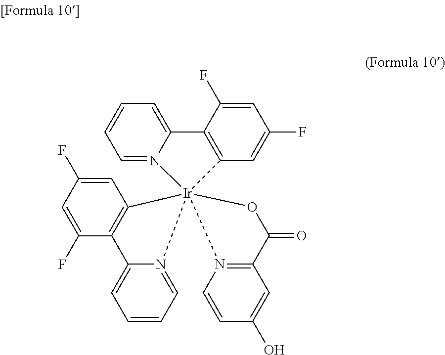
C1=C(F)C2=C(C=C1F)[Ir]13(N4=CC=CC=C24)(C2=C(C(F)=CC(F)=C2)C2=CC=CC=N12)N1=C(C=C(O)C=C1)C(=O)O3
